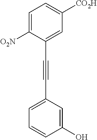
C1([O2N])=CC=C([CO2H])C=C1C#CC1=CC=CC(O)=C1
